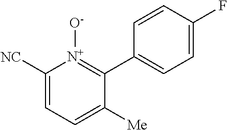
C1=CC(F)=CC=C1C1=[N+]([O-])C([NC])=CC=C1[Me]
